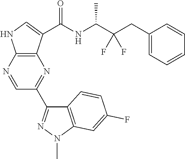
C12=C(C(C(NC(C(CC3=CC=CC=C3)(F)F)C)=O)=CN1)N=C(C1=NN(C)C3=C1C=CC(F)=C3)C=N2
